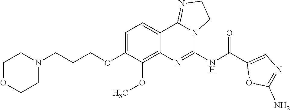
C(COC1=CC=C2C(=C1OC)N=C(NC(C1=CN=C(N)O1)=O)N1C2=NCC1)CN1CCOCC1
